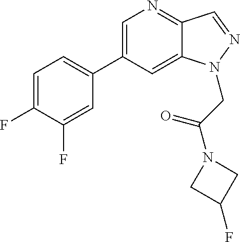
C1=C(C2=CC=C(F)C(F)=C2)C=C2C(=N1)C=NN2CC(=O)N1CC(F)C1
